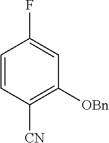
C1=CC([CN])=C([OBn])C=C1F
